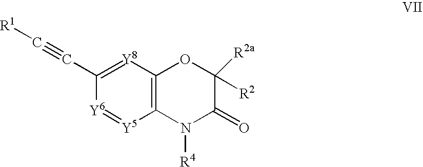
C1(C#C[R1])=[Y8]C2=C([Y5]=[Y6]1)N([R4])C(=O)C([R2])([R2a])O2
